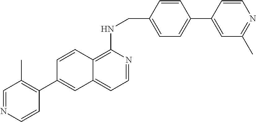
C12=C(NCC3=CC=C(C4=CC(C)=NC=C4)C=C3)N=CC=C1C=C(C1=C(C)C=NC=C1)C=C2
